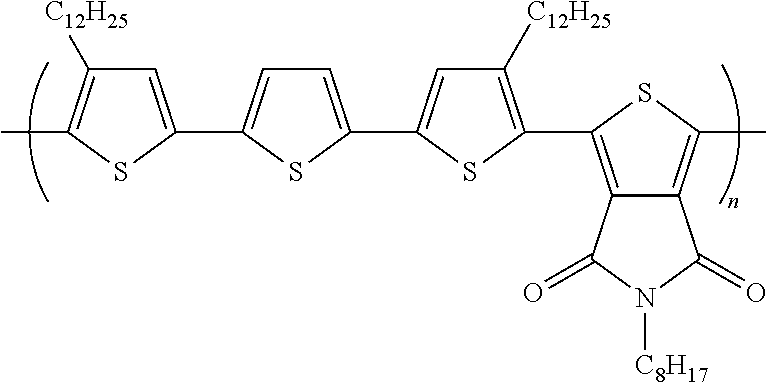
C1=C(C2=CC=C(C3=CC([C12H25])=C(C4=C5C(=C(C)S4)C(=O)N([C8H17])C5=O)S3)S2)SC(C)=C1[C12H25]
